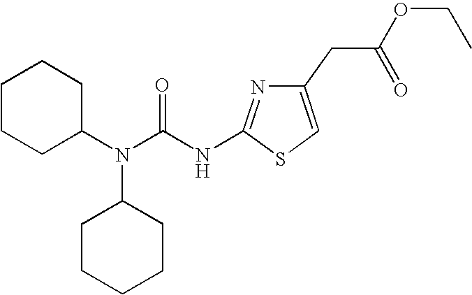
C1CCC(N(C(NC2=NC(CC(OCC)=O)=CS2)=O)C2CCCCC2)CC1
